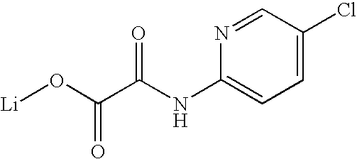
[Li]OC(C(NC1=CC=C(Cl)C=N1)=O)=O
